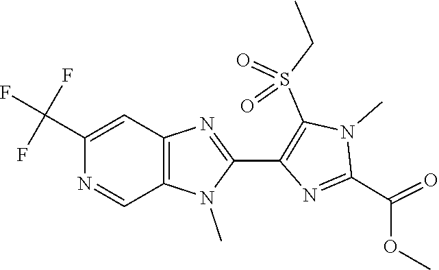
C12=C(N(C)C(C3=C(S(CC)(=O)=O)N(C)C(C(OC)=O)=N3)=N1)C=NC(C(F)(F)F)=C2
